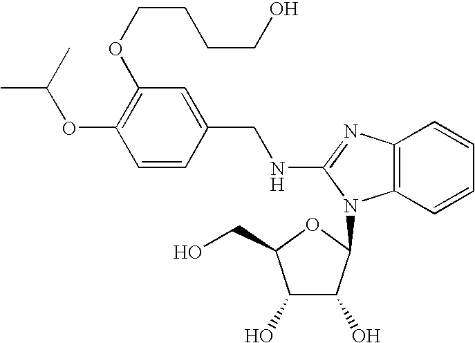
O(C1=C(OCCCCO)C=C(CNC2=NC3=C(C=CC=C3)N2C2C(O)C(O)C(CO)O2)C=C1)C(C)C
